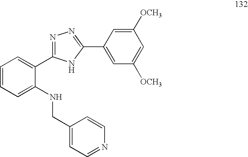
C1=CC=C(NCC2=CC=NC=C2)C(C2=NN=C(C3=CC([OCH3])=CC([OCH3])=C3)N2)=C1
